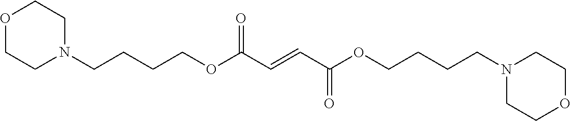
N1(CCCCOC(C=CC(OCCCCN2CCOCC2)=O)=O)CCOCC1
